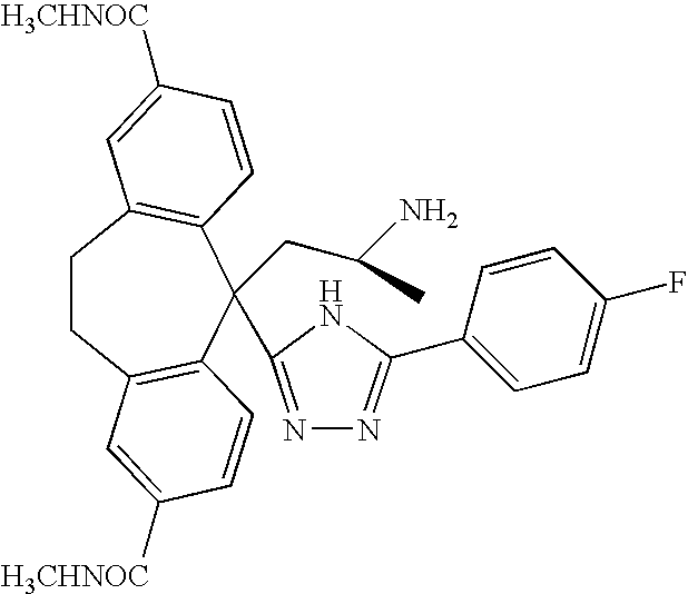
C1CC2=C(C=CC([H3CHNOC])=C2)C(CC(N)C)(C2=NN=C(C3=CC=C(F)C=C3)N2)C2=C1C=C([H3CHNOC])C=C2
